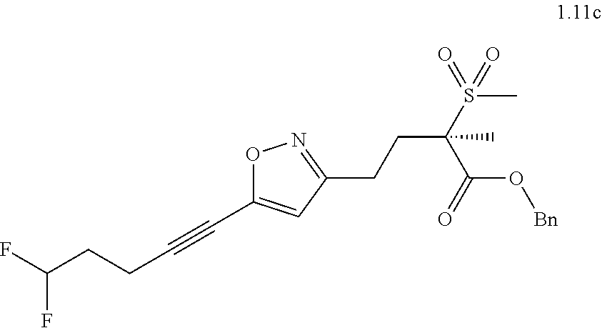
O1C(C#CCCC(F)F)=CC(CCC(S(C)(=O)=O)(C)C(=O)O[Bn])=N1
